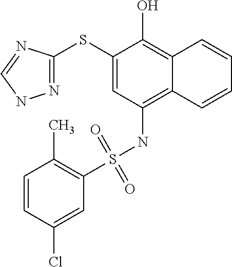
N1=C(SC2=CC(NS(C3=C(C)C=CC(Cl)=C3)(=O)=O)=C3C(=C2O)C=CC=C3)N=CN1
